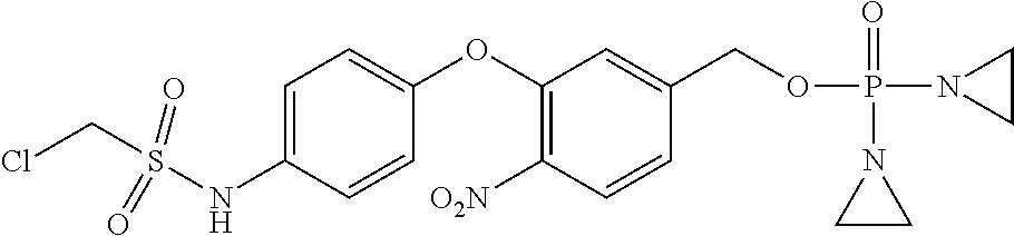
C1(OC2=CC=C(NS(CCl)(=O)=O)C=C2)=C([O2N])C=CC(COP(N2CC2)(=O)N2CC2)=C1
